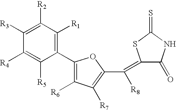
C1(C2=C([R6])C([R7])=C(C(=C3C(=O)NC(=S)S3)[R8])O2)=C([R1])C([R2])=C([R3])C([R4])=C1[R5]
